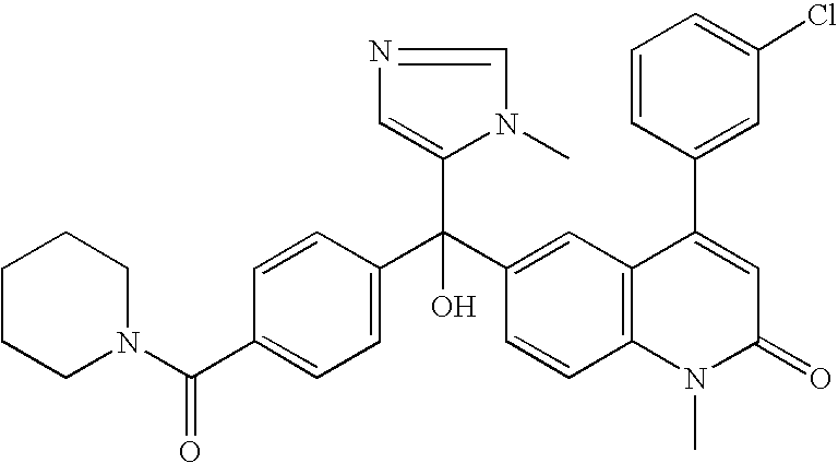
C1=C(C(N2CCCCC2)=O)C=CC(C(C2=CC3=C(C=C2)N(C)C(=O)C=C3C2=CC(Cl)=CC=C2)(C2=CN=CN2C)O)=C1
